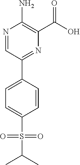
N1=CC(C2=CC=C(S(C(C)C)(=O)=O)C=C2)=NC(C(O)=O)=C1N
